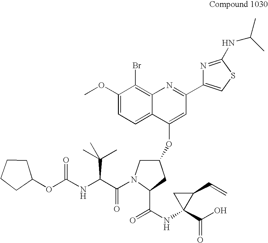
C1(OC)=CC=C2C(=C1Br)N=C(C1=CSC(NC(C)C)=N1)C=C2OC1CN(C(=O)C(C(C)(C)C)NC(OC2CCCC2)=O)C(C(=O)NC2(C(=O)O)C(C=C)C2)C1
